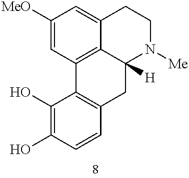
C1([MeO])=CC2=C3C(=C1)CCN([Me])C3([H])CC1=C2C(O)=C(O)C=C1
